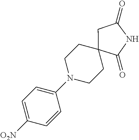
C1(=O)CC2(C(=O)N1)CCN(C1=CC=C([O2N])C=C1)CC2
